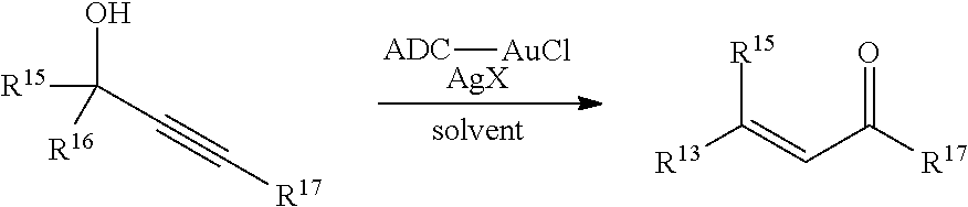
[ADC][AuCl].[AgX].[R13]C(=CC([R17])=O)[R15].OC([R15])(C#C[R17])[R16]
